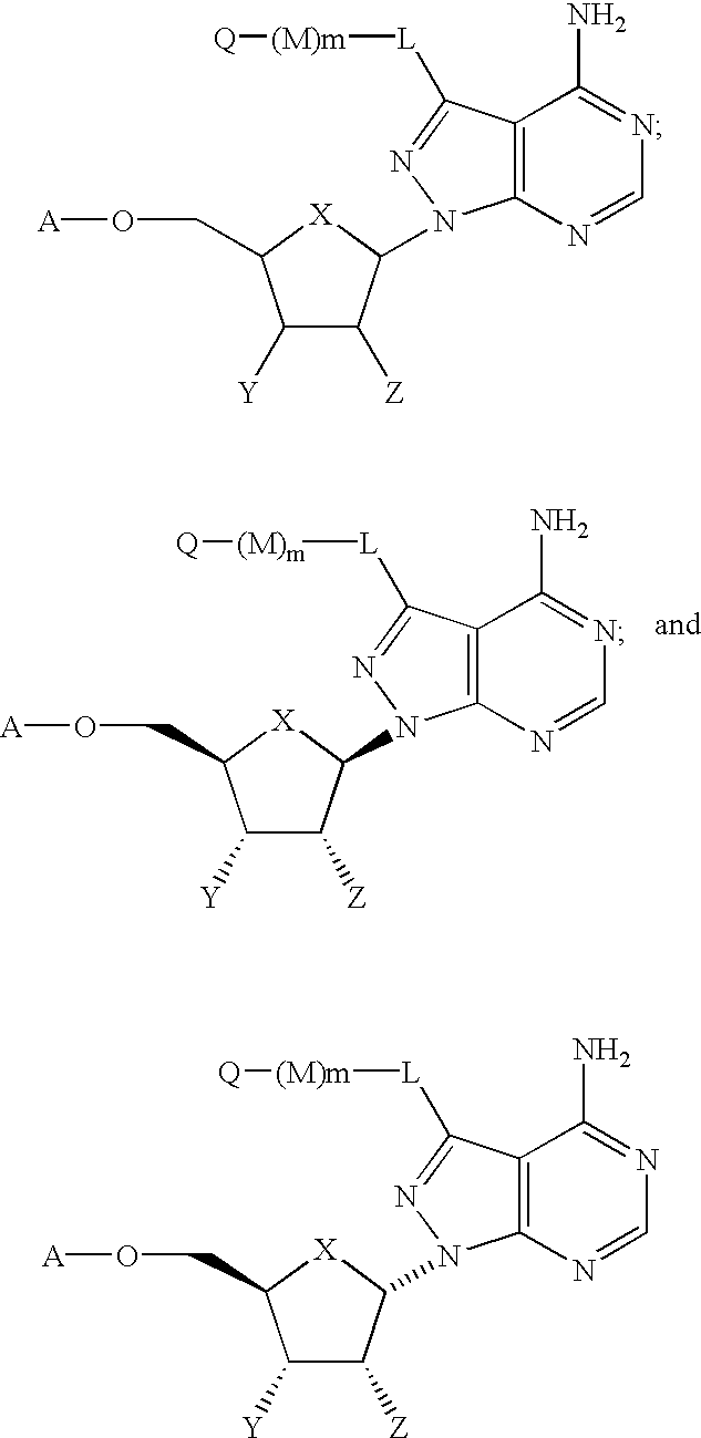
C1([Y])C([Z])C(N2C3=C(C(N)=NC=N3)C([L][(M)m][Q])=N2)[X]C1CO[A].C1([Y])C([Z])C(N2C3=C(C(N)=NC=N3)C([L][(M)m][Q])=N2)[X]C1CO[A].C1([Y])C([Z])C(N2C3=C(C(N)=NC=N3)C([L][(M)m][Q])=N2)[X]C1CO[A]
